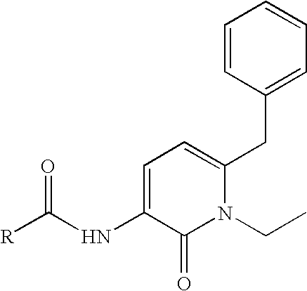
C1=C(NC([R])=O)C(=O)N(CC)C(CC2=CC=CC=C2)=C1
